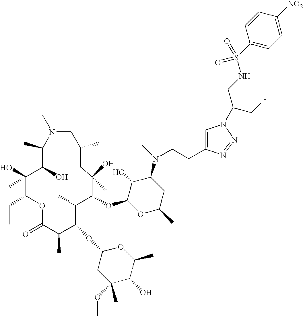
C1(C)C(O)C(O)(C)C(CC)OC(=O)C(C)C(OC2CC(C)(OC)C(O)C(C)O2)C(C)C(OC2OC(C)CC(N(C)CCC3=CN(C(CF)CNS(C4=CC=C([NO2])C=C4)(=O)=O)N=N3)C2O)C(O)(C)CC(C)CN1C
